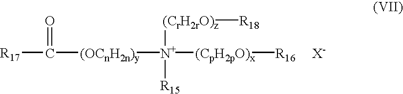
[R17]C(=O)[(OCnH2n)y][N+]([(CrH2rO)z][R18])([R15])[(CpH2pO)x][R16].[X-]
